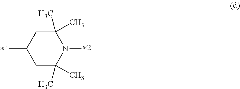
C1(C)(C)CC([1])CC(C)(C)N1*
